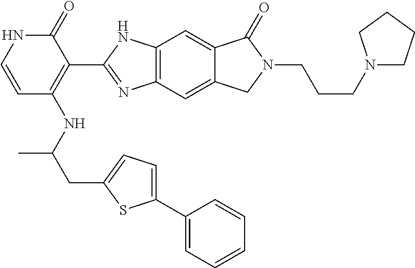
C12=C(C=C3C(=C1)C(=O)N(CCCN1CCCC1)C3)N=C(C1=C(NC(C)CC3=CC=C(C4=CC=CC=C4)S3)C=CNC1=O)N2
